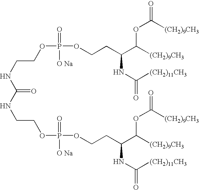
C(=O)(NCCOP(OCCC(C([(CH2)9CH3])OC(=O)[(CH2)9CH3])NC(=O)[(CH2)11CH3])(=O)[O Na])NCCOP(=O)([O Na])OCCC(NC(=O)[(CH2)11CH3])C([(CH2)9CH3])OC(=O)[(CH2)9CH3]
